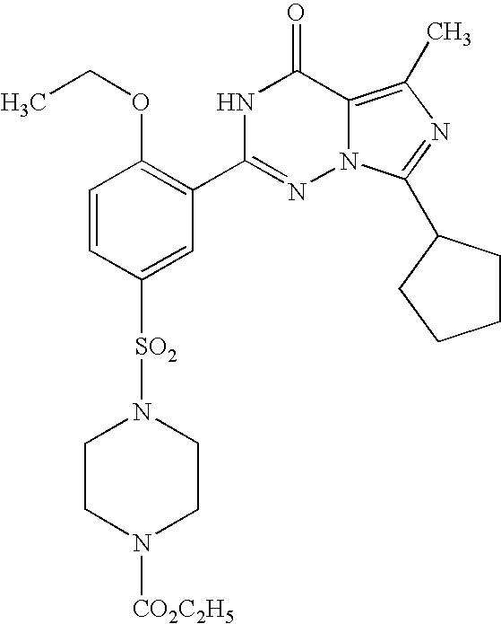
C1=CC([SO2]N2CCN([CO2C2H5])CC2)=CC(C2=NN3C(=C(C)N=C3C3CCCC3)C(=O)N2)=C1OCC
